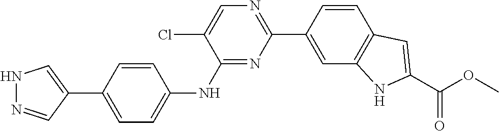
C1=CC(C2=NC=C(Cl)C(NC3=CC=C(C4=CNN=C4)C=C3)=N2)=CC2=C1C=C(C(OC)=O)N2
